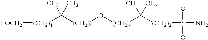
[(CH2)4]([HOCH2])C([(CH2)4]O[(CH2)4]C(C)(C)[(CH2)2]S(N)(=O)=O)(C)C
